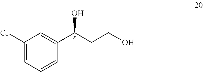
C1(Cl)=CC=CC(C(CCO)O)=C1
